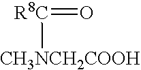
[R8C](=O)[CH3NCH2COOH]
